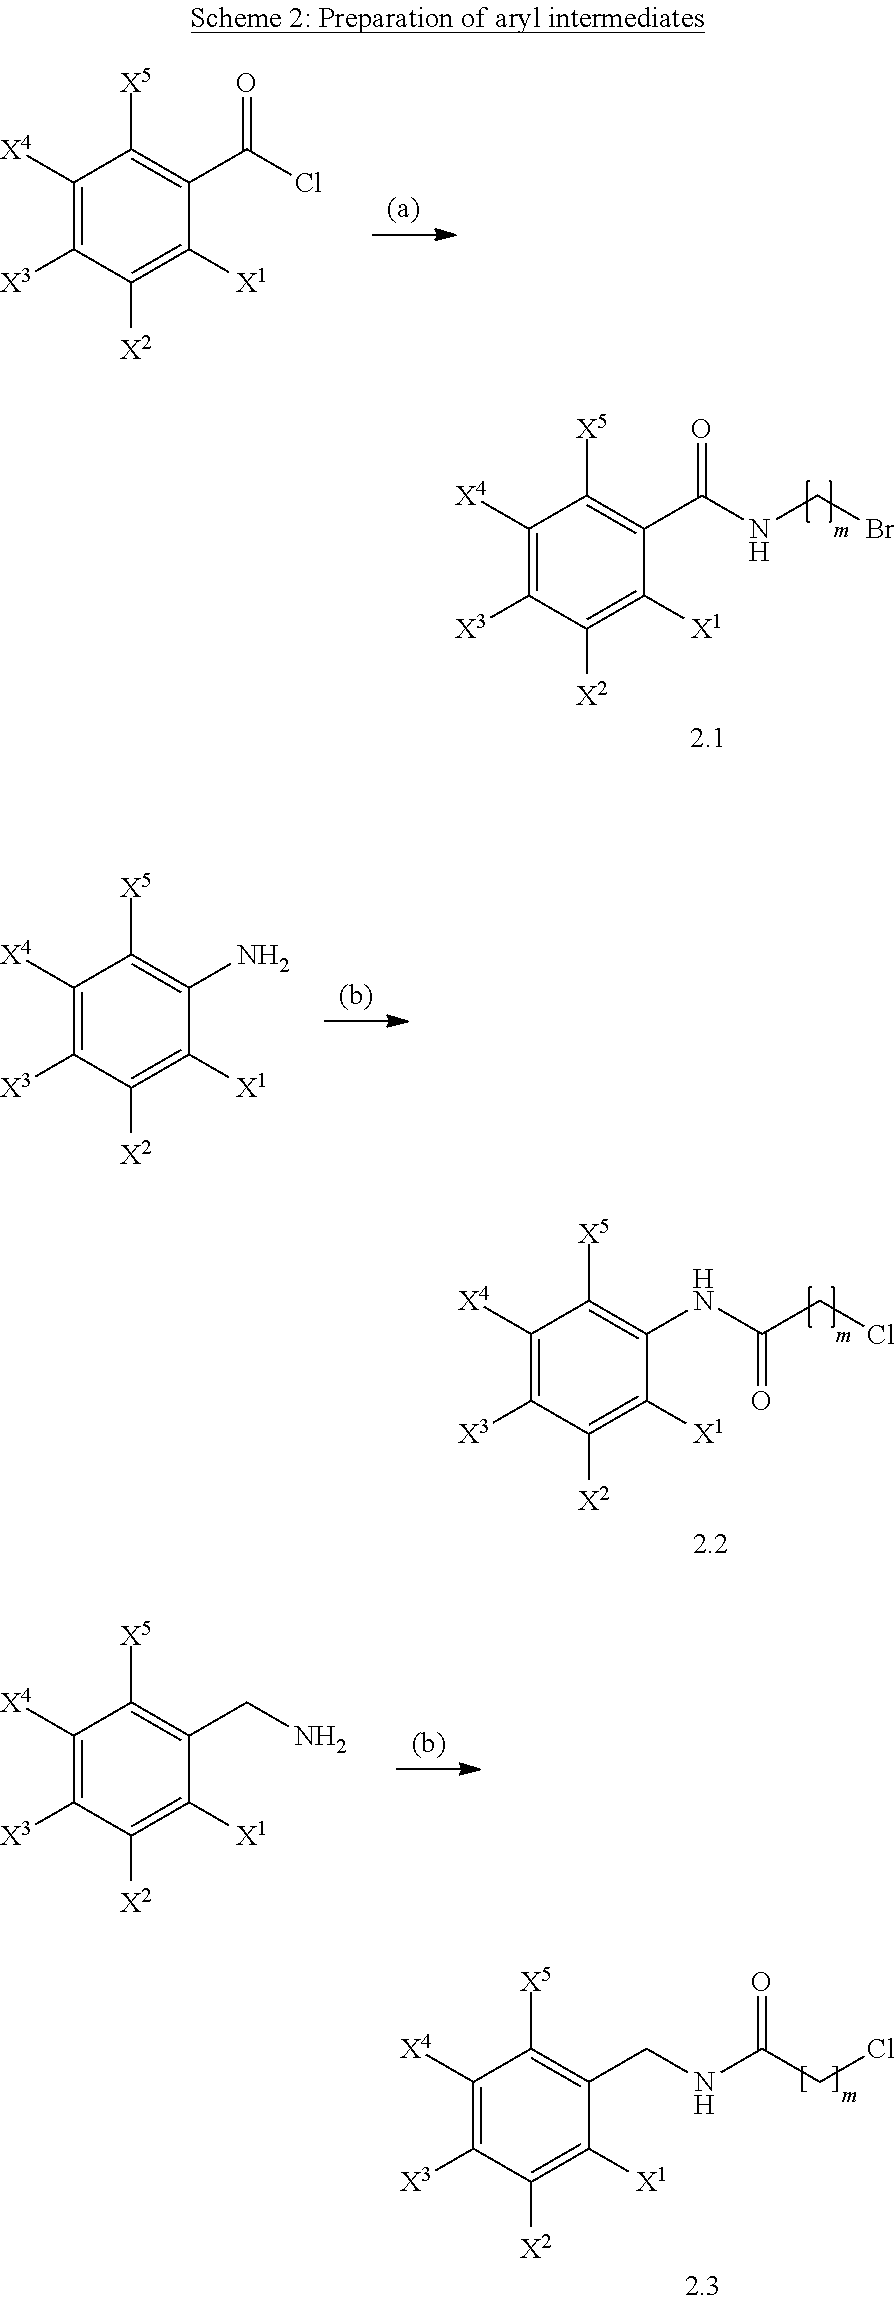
C1([X4])=C([X3])C([X2])=C([X1])C(C(Cl)=O)=C1[X5].C1([X4])=C([X3])C([X2])=C([X1])C(C(NCBr)=O)=C1[X5].C1([X4])=C([X3])C([X2])=C([X1])C(N)=C1[X5].C1([X4])=C([X3])C([X2])=C([X1])C(NC(CCl)=O)=C1[X5].C1([X4])=C([X3])C([X2])=C([X1])C(CN)=C1[X5].C1([X4])=C([X3])C([X2])=C([X1])C(CNC(CCl)=O)=C1[X5]
